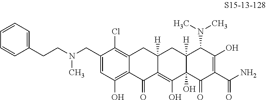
C12=C(Cl)C(CN(CCC3=CC=CC=C3)C)=CC(O)=C1C(=O)C1=C(O)C3(O)C([H])(CC1([H])C2)C(N(C)C)C(O)=C(C(N)=O)C3=O
